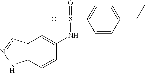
C1=C(S(NC2=CC3=C(C=C2)NN=C3)(=O)=O)C=CC(CC)=C1
